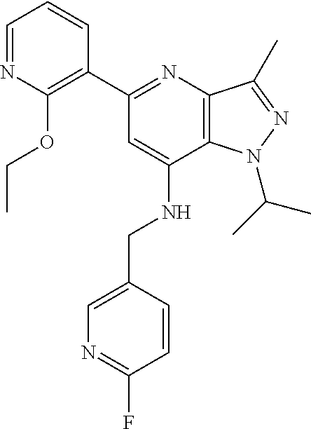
C1=NC(OCC)=C(C2=NC3=C(C(NCC4=CN=C(F)C=C4)=C2)N(C(C)C)N=C3C)C=C1
